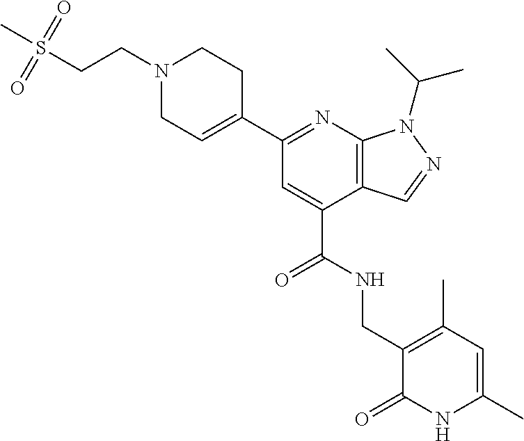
C(C1=CC(C2=CCN(CCS(C)(=O)=O)CC2)=NC2=C1C=NN2C(C)C)(NCC1=C(C)C=C(C)NC1=O)=O
